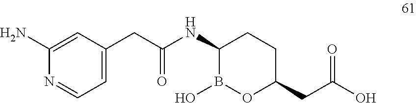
C1(CC(NC2B(O)OC(CC(=O)O)CC2)=O)=CC=NC(N)=C1
